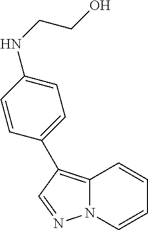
C12=C(C3=CC=C(NCCO)C=C3)C=NN1C=CC=C2
